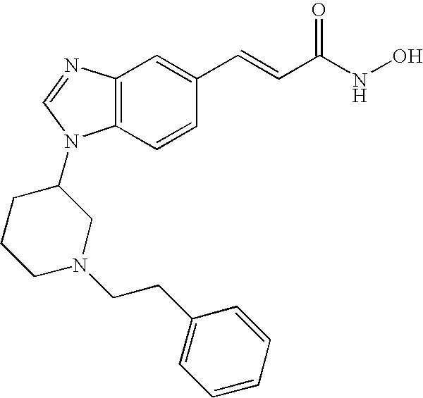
C12=C(C=CC(C=CC(NO)=O)=C1)N(C1CN(CCC3=CC=CC=C3)CCC1)C=N2
